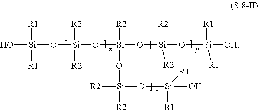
[Si](O)(O[Si](O[Si](O[Si](O[Si]([OH])([R1])[R1])([R2])[R2])([R2])O[Si]([R2])(O[Si]([R1])(O)[R1])[[R2])([R2])[R2])([R1])[R1]
